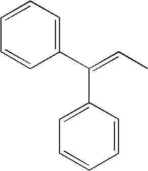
C1=CC=C(C(=CC)C2=CC=CC=C2)C=C1
